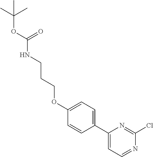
C1(C2=CC=C(OCCCNC(OC(C)(C)C)=O)C=C2)=CC=NC(Cl)=N1
